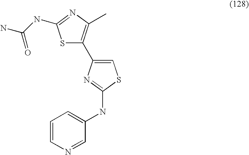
S1C(C2=CSC(NC3=CC=CN=C3)=N2)=C(C)N=C1NC(N)=O
